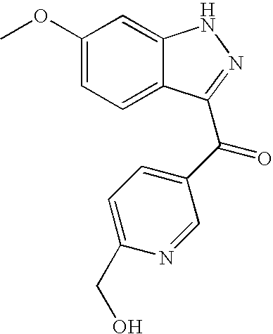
C1(OC)=CC=C2C(=C1)NN=C2C(C1=CC=C(CO)N=C1)=O
